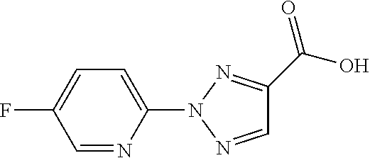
C1(F)=CC=C(N2N=CC(C(O)=O)=N2)N=C1
